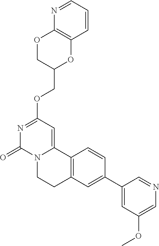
C1=CC=NC2=C1OC(COC1=NC(=O)N3C(=C1)C1=C(CC3)C=C(C3=CC(OC)=CN=C3)C=C1)CO2
